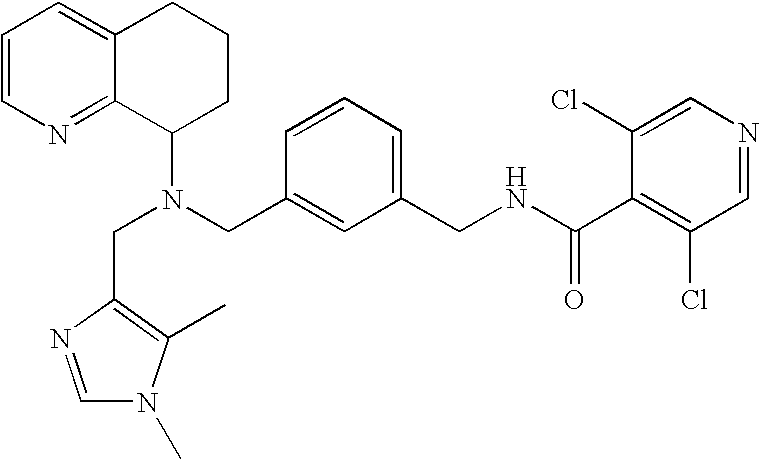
N(CC1=CC(CNC(C2=C(Cl)C=NC=C2Cl)=O)=CC=C1)(C1CCCC2=CC=CN=C12)CC1=C(C)N(C)C=N1
